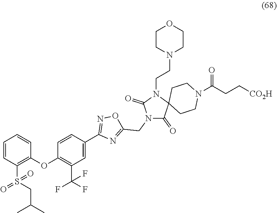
O(C1=C(C(F)(F)F)C=C(C2=NOC(CN3C(=O)C4(N(CCN5CCOCC5)C3=O)CCN(C(CC[CO2H])=O)CC4)=N2)C=C1)C1=C(S(=O)(=O)CC(C)C)C=CC=C1
